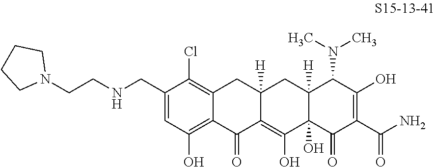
C12=C(Cl)C(CNCCN3CCCC3)=CC(O)=C1C(=O)C1=C(O)C3(O)C([H])(CC1([H])C2)C(N(C)C)C(O)=C(C(N)=O)C3=O
